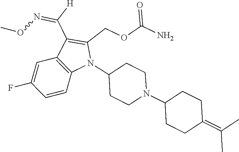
N1(C2CCN(C3CCC(=C(C)C)CC3)CC2)C(COC(N)=O)=C(C([H])=NOC)C2=C1C=CC(F)=C2
